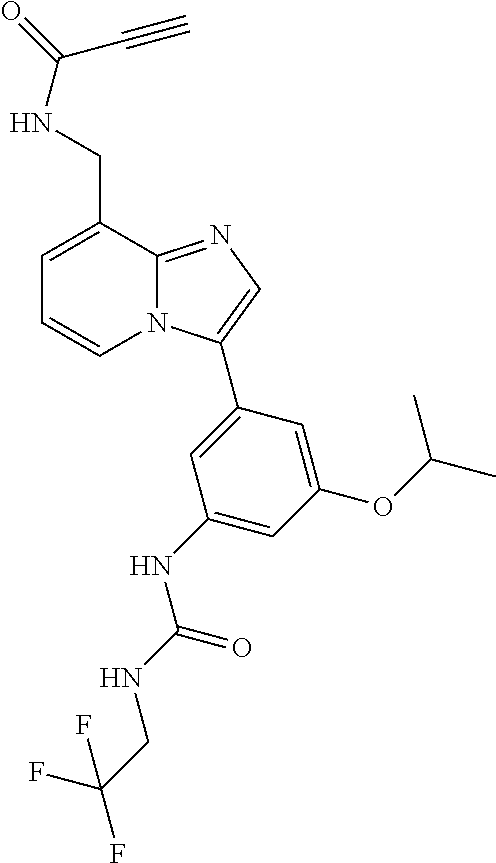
C1=C(CNC(=O)C#C)C2=NC=C(C3=CC(NC(NCC(F)(F)F)=O)=CC(OC(C)C)=C3)N2C=C1
